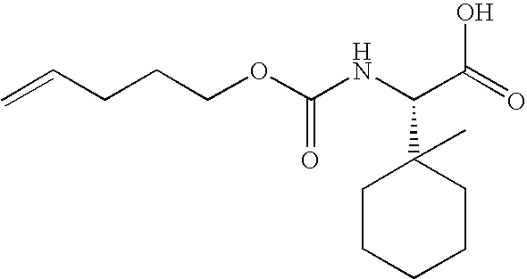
C=CCCCOC(NC(C(O)=O)C1(C)CCCCC1)=O
